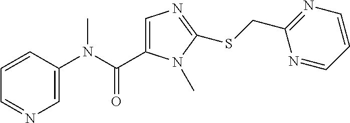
C1=CC(N(C(=O)C2=CN=C(SCC3=NC=CC=N3)N2C)C)=CN=C1
